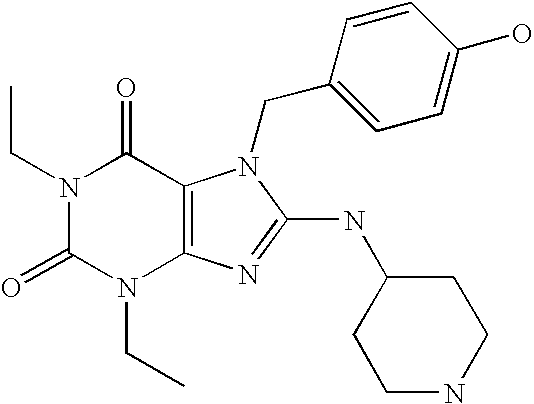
N1(CC)C(=O)N(CC)C2=C(C1=O)N(CC1=CC=C(O)C=C1)C(NC1CCNCC1)=N2
